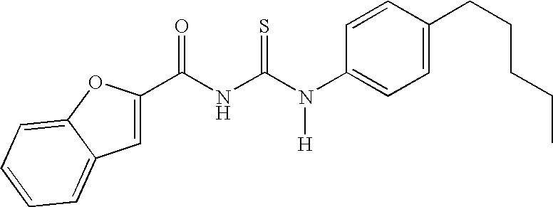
C(NC(N(C1=CC=C(CCCCC)C=C1)[H])=S)(=O)C1=CC2=CC=CC=C2O1
